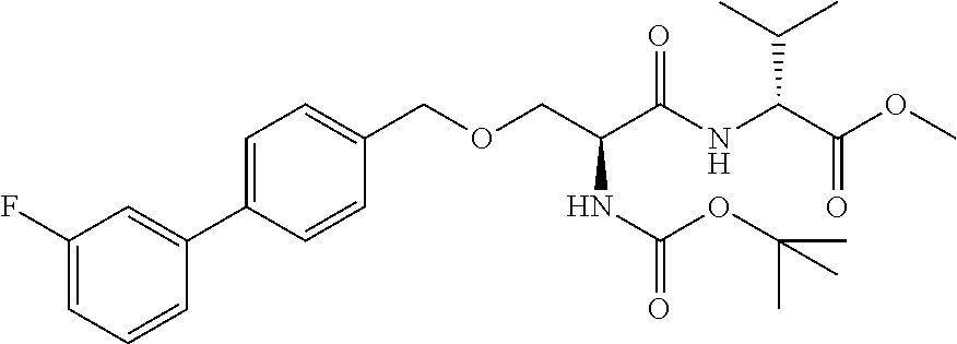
C1(F)=CC=CC(C2=CC=C(COCC(C(NC(C(OC)=O)C(C)C)=O)NC(OC(C)(C)C)=O)C=C2)=C1
